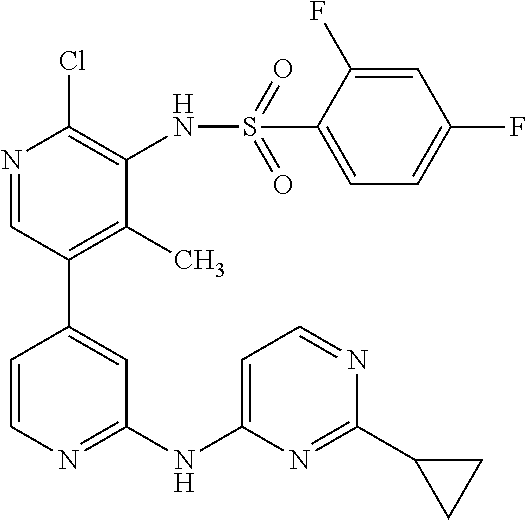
C1(NC2=CC=NC(C3CC3)=N2)=NC=CC(C2=C(C)C(NS(C3=CC=C(F)C=C3F)(=O)=O)=C(Cl)N=C2)=C1
